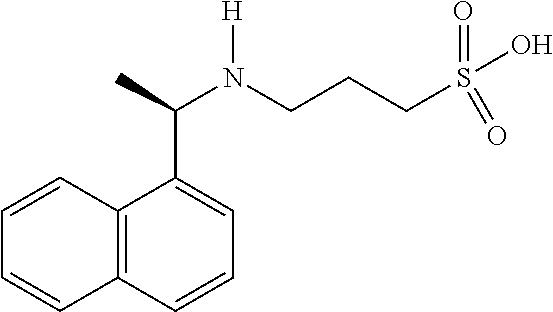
C12=C(C=CC=C1C(C)N(CCCS(=O)(O)=O)[H])C=CC=C2
